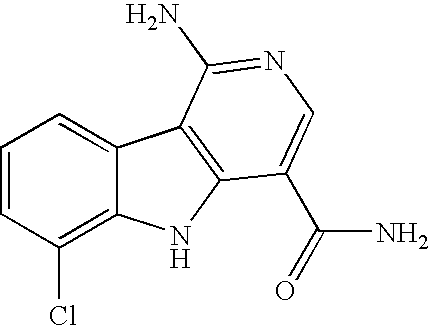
C1=CC(Cl)=C2C(=C1)C1=C(N2)C(C(N)=O)=CN=C1N
